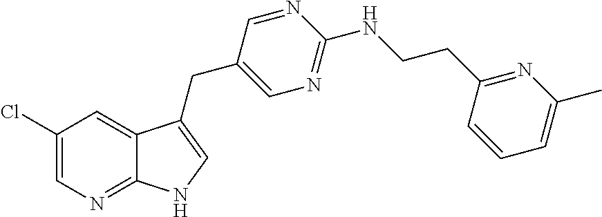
C1(Cl)=CN=C2C(=C1)C(CC1=CN=C(NCCC3=NC(C)=CC=C3)N=C1)=CN2
